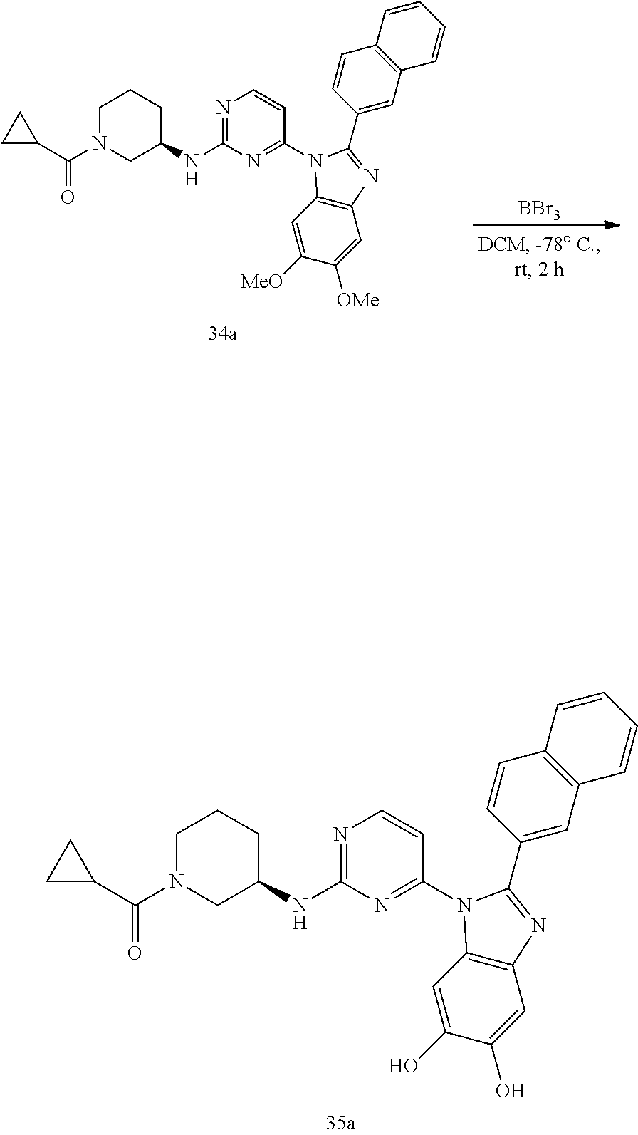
[BBr3].C1N(C(C2CC2)=O)CC(NC2=NC=CC(N3C(C4=CC5=C(C=C4)C=CC=C5)=NC4=C3C=C([MeO])C([OMe])=C4)=N2)CC1.C1N(C(C2CC2)=O)CC(NC2=NC=CC(N3C(C4=CC5=C(C=C4)C=CC=C5)=NC4=C3C=C(O)C(O)=C4)=N2)CC1
